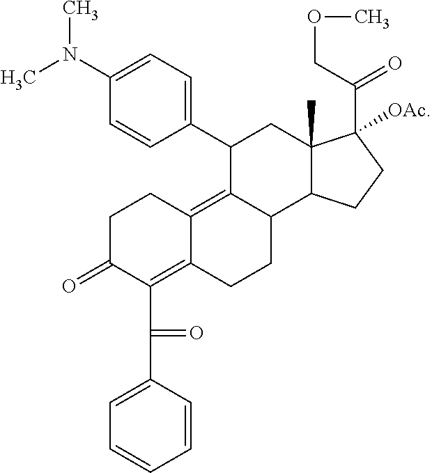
C1=C(N(C)C)C=CC(C2C3=C4C(=C(C(=O)C5=CC=CC=C5)C(=O)CC4)CCC3C3C(C)(C2)C(C(COC)=O)([OAc])CC3)=C1
